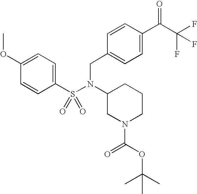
C1(OC)=CC=C(S(N(C2CN(C(OC(C)(C)C)=O)CCC2)CC2=CC=C(C(=O)C(F)(F)F)C=C2)(=O)=O)C=C1
